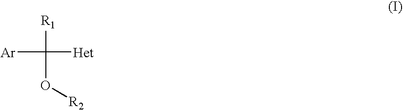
[Ar]C([R1])(O[R2])[Het]
